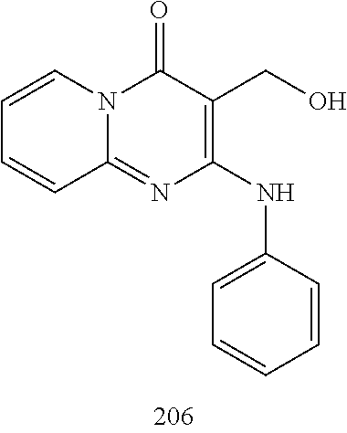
C1=CC=CC2=NC(NC3=CC=CC=C3)=C(CO)C(=O)N12
